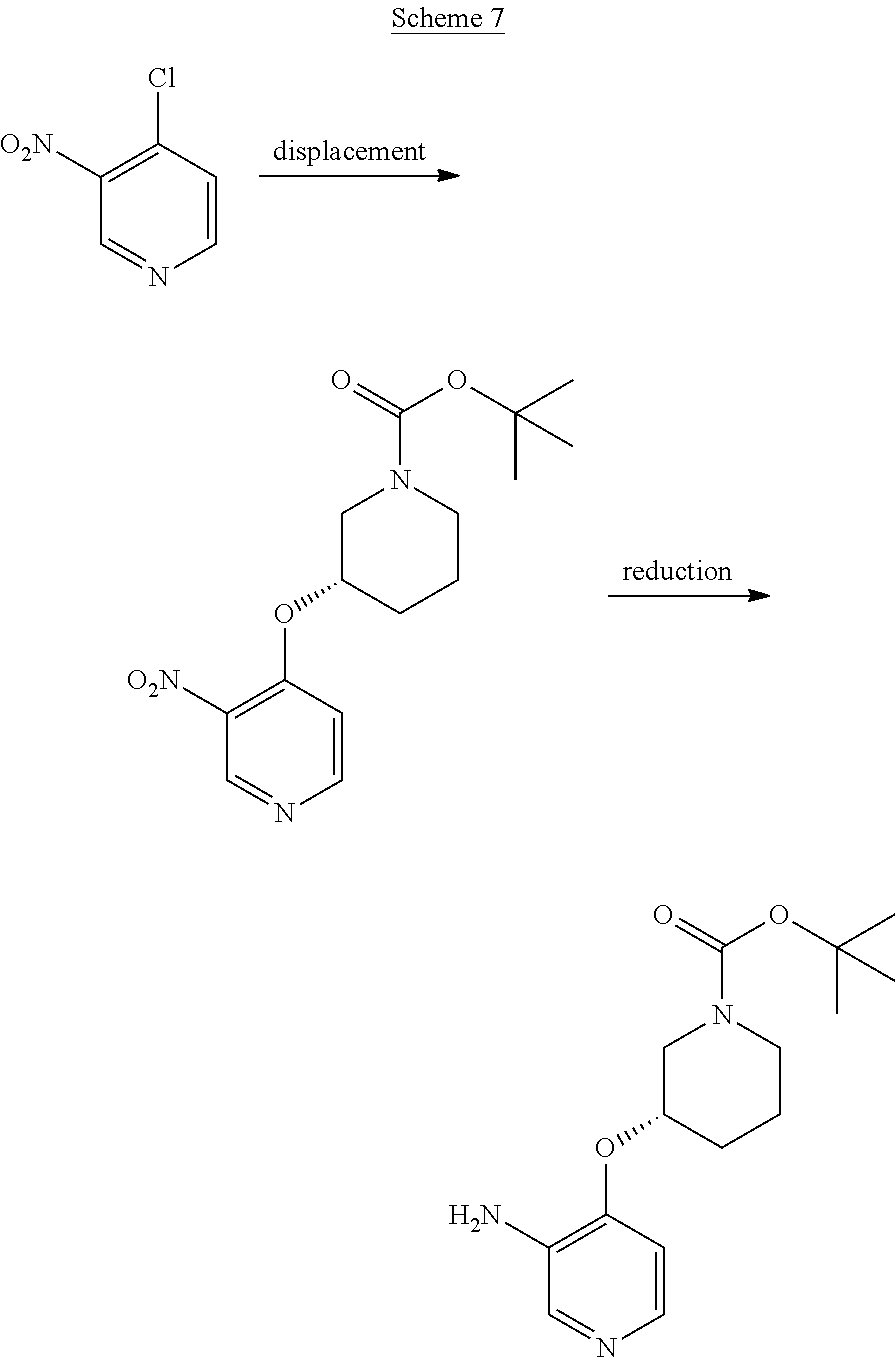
C1(N)=C(OC2CN(C(=O)OC(C)(C)C)CCC2)C=CN=C1.C1([O2N])=C(Cl)C=CN=C1.C1([O2N])=C(OC2CN(C(=O)OC(C)(C)C)CCC2)C=CN=C1
